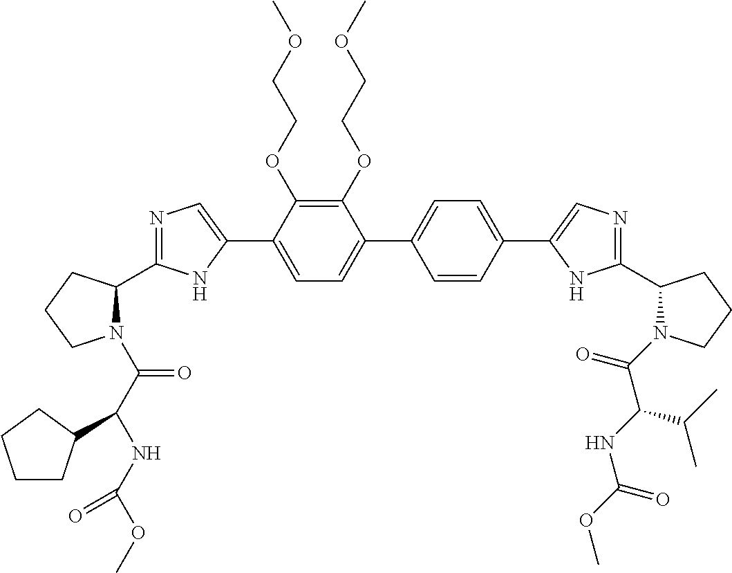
C1(OCCOC)=C(OCCOC)C(C2=CN=C(C3N(C(=O)C(NC(OC)=O)C4CCCC4)CCC3)N2)=CC=C1C1=CC=C(C2=CN=C(C3N(C(=O)C(NC(OC)=O)C(C)C)CCC3)N2)C=C1
